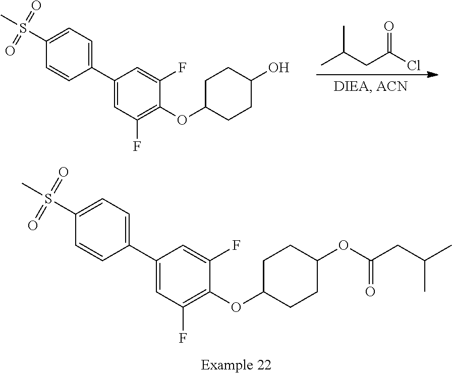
C1(C2=CC=C(S(C)(=O)=O)C=C2)=CC(F)=C(OC2CCC(OC(CC(C)C)=O)CC2)C(F)=C1.C1(C2=CC=C(S(C)(=O)=O)C=C2)=CC(F)=C(OC2CCC(O)CC2)C(F)=C1.CC(CC(Cl)=O)C
